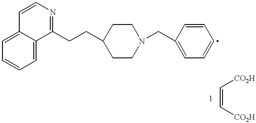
C1=CC=C2C(=C1)C=CN=C2CCC1CCN(CC2=CC=CC=C2)CC1.C(=C[CO2H])[CO2H]
